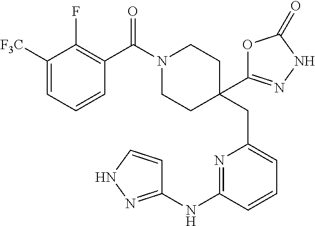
C1([F3C])=CC=CC(C(N2CCC(CC3=CC=CC(NC4=NNC=C4)=N3)(C3=NNC(=O)O3)CC2)=O)=C1F
